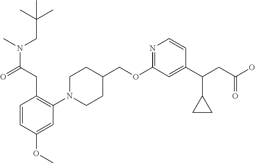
C1(OCC2CCN(C3=C(CC(N(C)CC(C)(C)C)=O)C=CC(OC)=C3)CC2)=NC=CC(C(CC(O)=O)C2CC2)=C1
